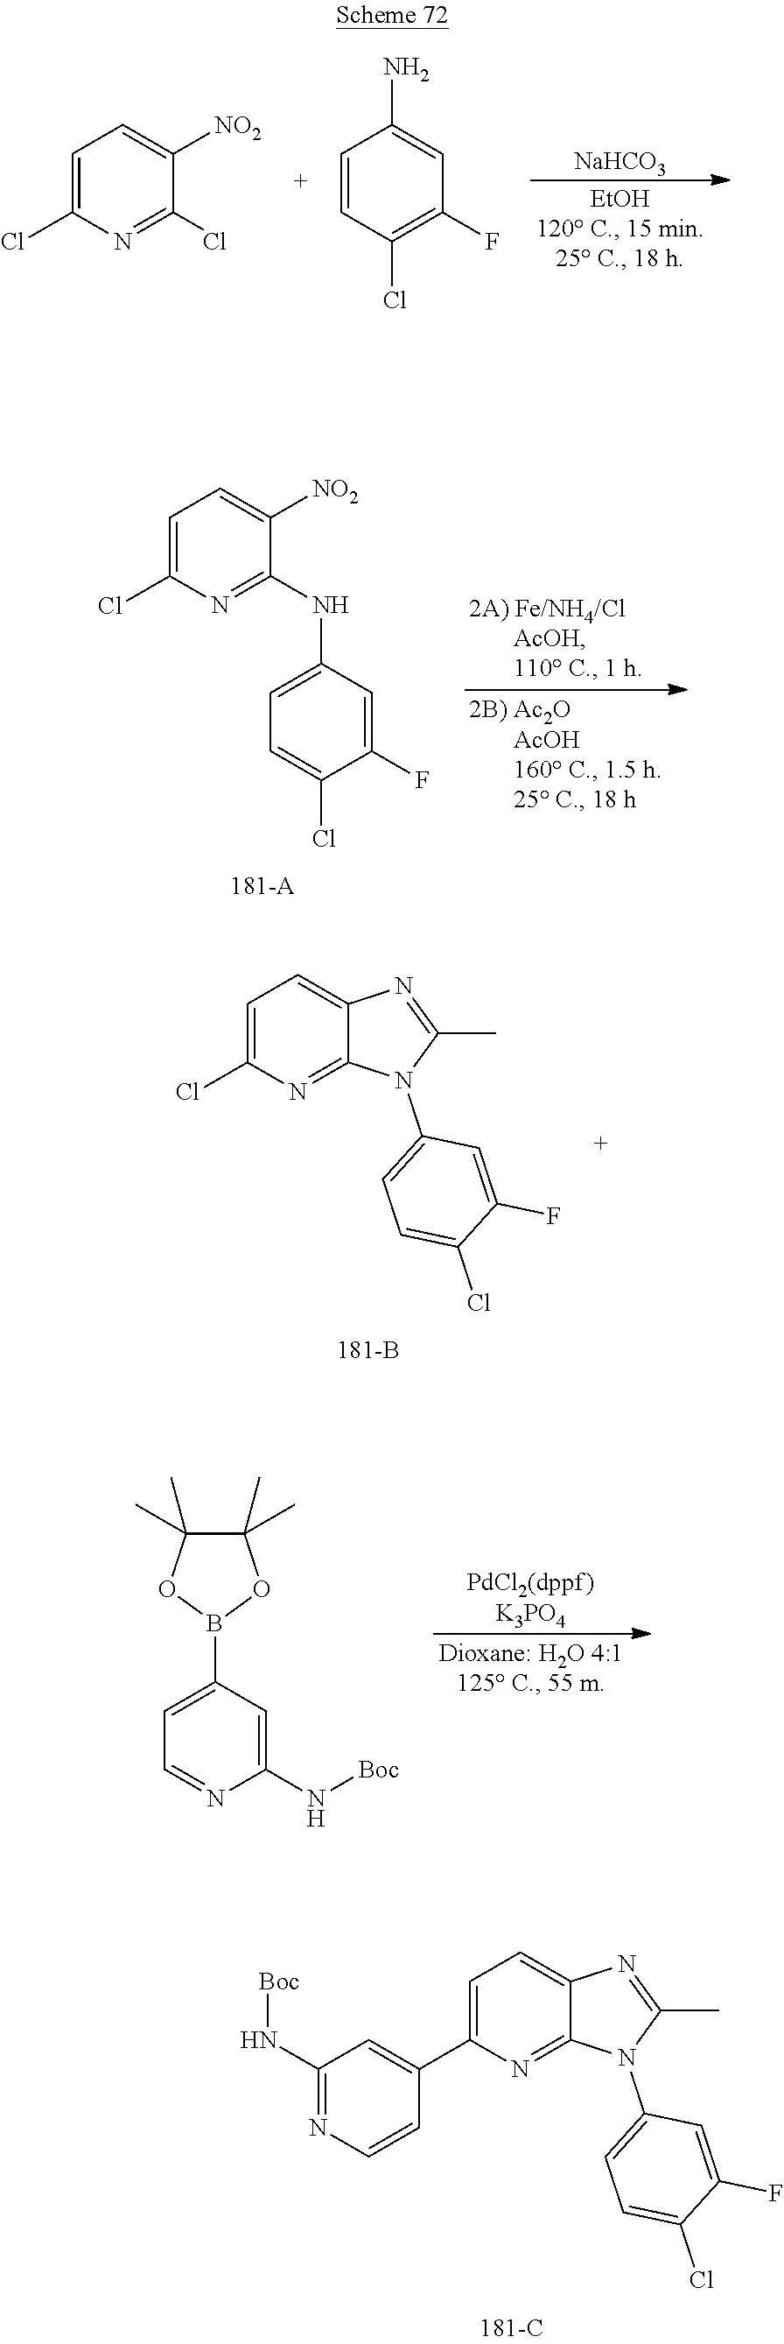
C1=C(Cl)N=C(NC2=CC=C(Cl)C(F)=C2)C([NO2])=C1.C1=C(Cl)N=C2C(=C1)N=C(C)N2C1=CC=C(Cl)C(F)=C1.C1=C(B2OC(C)(C)C(C)(C)O2)C=C(N[Boc])N=C1.C1=C(C2=CC(N[Boc])=NC=C2)N=C2C(=C1)N=C(C)N2C1=CC=C(Cl)C(F)=C1.C1=C(Cl)N=C(Cl)C([NO2])=C1.C1=CC(Cl)=C(F)C=C1N.[NaHCO3]
